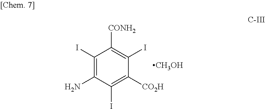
C1(I)=C(N)C(I)=C([CO2H])C(I)=C1[CONH2].[CH3OH]
